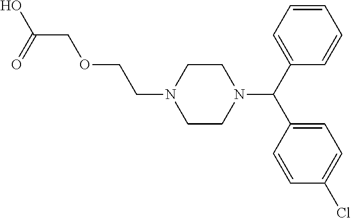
C1CN(C(C2=CC=CC=C2)C2=CC=C(Cl)C=C2)CCN1CCOCC(O)=O
